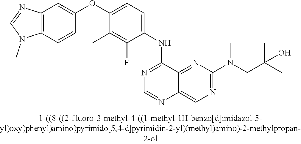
C1(OC2=CC=C(NC3=NC=NC4=CN=C(N(CC(C)(C)O)C)N=C34)C(F)=C2C)=CC2=C(C=C1)N(C)C=N2
